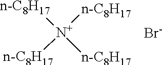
[Br-].[n-C8H17][N+]([n-C8H17])([n-C8H17])[n-C8H17]
